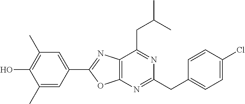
C1=C(Cl)C=CC(CC2=NC3=C(C(CC(C)C)=N2)N=C(C2=CC(C)=C(O)C(C)=C2)O3)=C1
